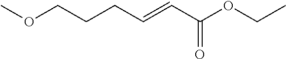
COCCCC=CC(=O)OCC
